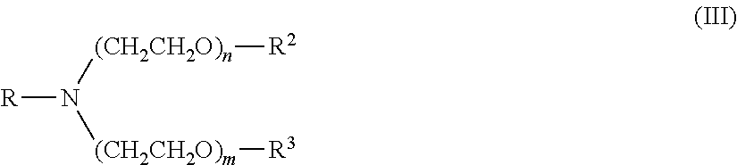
[R]N([(CH2CH2O)n][R2])[(CH2CH2O)m][R3]
